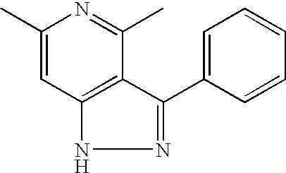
C1(C)=CC2=C(C(C)=N1)C(C1=CC=CC=C1)=NN2
